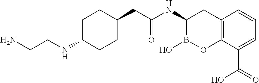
C12=C(C(C(=O)O)=CC=C1)OB(O)C(NC(CC1CCC(NCCN)CC1)=O)C2
